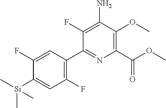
C1(F)=C(N)C(OC)=C(C(OC)=O)N=C1C1=C(F)C=C([Si](C)(C)C)C(F)=C1
